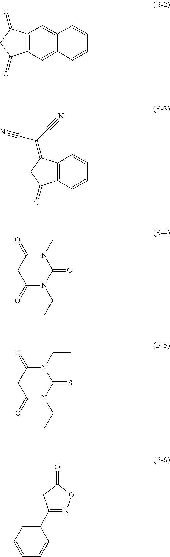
C12=C(C=C3C(=C1)C=CC=C3)C(=O)CC2=O.C12=C(C=CC=C1)C(=O)CC2=C(C#N)C#N.C1(=O)N(CC)C(=O)N(CC)C(=O)C1.C1(=O)N(CC)C(=S)N(CC)C(=O)C1.C1(C2CC=CC=C2)=NOC(=O)C1
